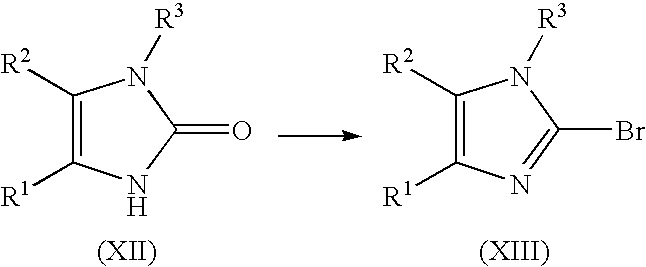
C1([R2])=C([R1])NC(=O)N1[R3].C1([R2])=C([R1])N=C(Br)N1[R3]
